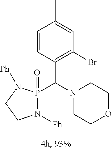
N1([Ph])P(C(N2CCOCC2)C2=C(Br)C=C(C)C=C2)(=O)N([Ph])CC1
